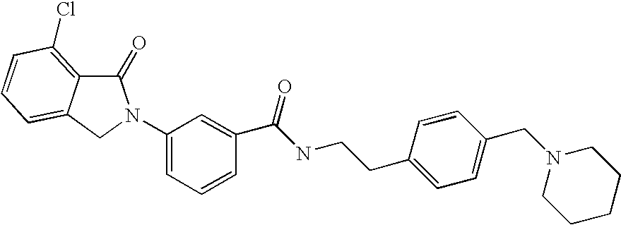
C1(=O)C2=C(Cl)C=CC=C2CN1C1=CC=CC(C(NCCC2=CC=C(CN3CCCCC3)C=C2)=O)=C1
